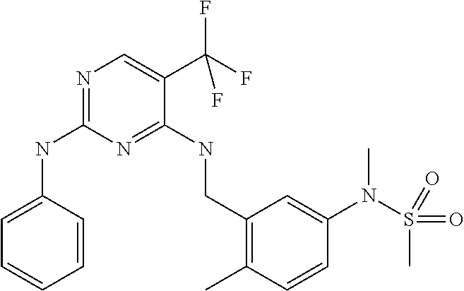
C1=CC(NC2=NC=C(C(F)(F)F)C(NCC3=C(C)C=CC(N(S(C)(=O)=O)C)=C3)=N2)=CC=C1
